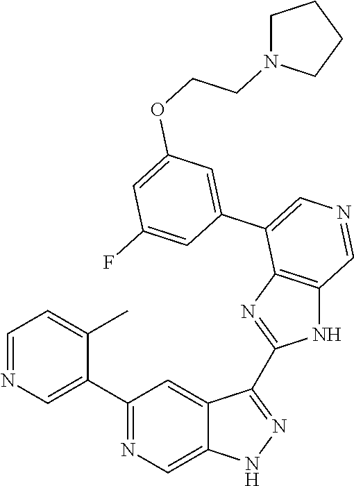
C1(C2=CN=CC=C2C)=NC=C2C(=C1)C(C1=NC3=C(N1)C=NC=C3C1=CC(OCCN3CCCC3)=CC(F)=C1)=NN2
